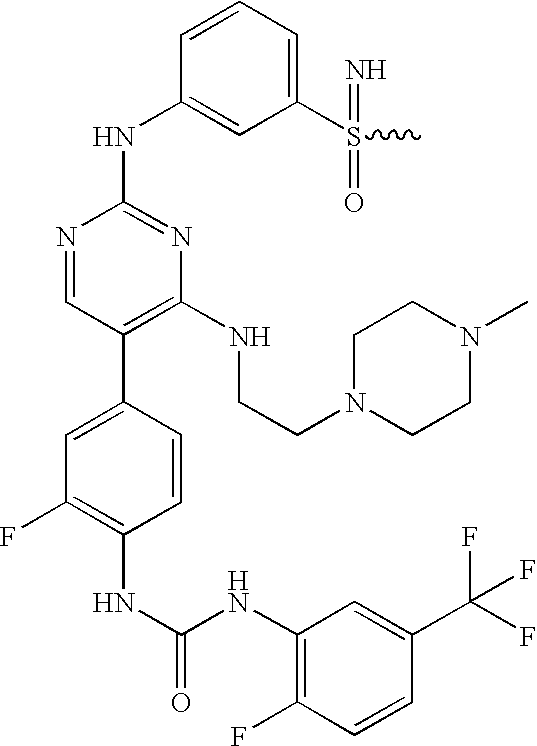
N(C1=C(F)C=CC(C(F)(F)F)=C1)C(NC1=C(F)C=C(C2=C(NCCN3CCN(C)CC3)N=C(NC3=CC(S(=N)(=O)C)=CC=C3)N=C2)C=C1)=O
